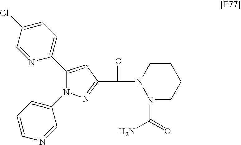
C1(C2=CC=C(Cl)C=N2)=CC(C(=O)N2N(C(N)=O)CCCC2)=NN1C1=CC=CN=C1
